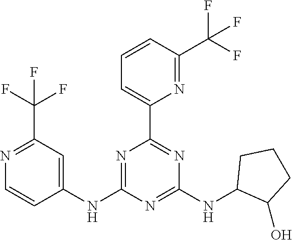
C1(NC2=CC(C(F)(F)F)=NC=C2)=NC(C2=CC=CC(C(F)(F)F)=N2)=NC(NC2C(O)CCC2)=N1
